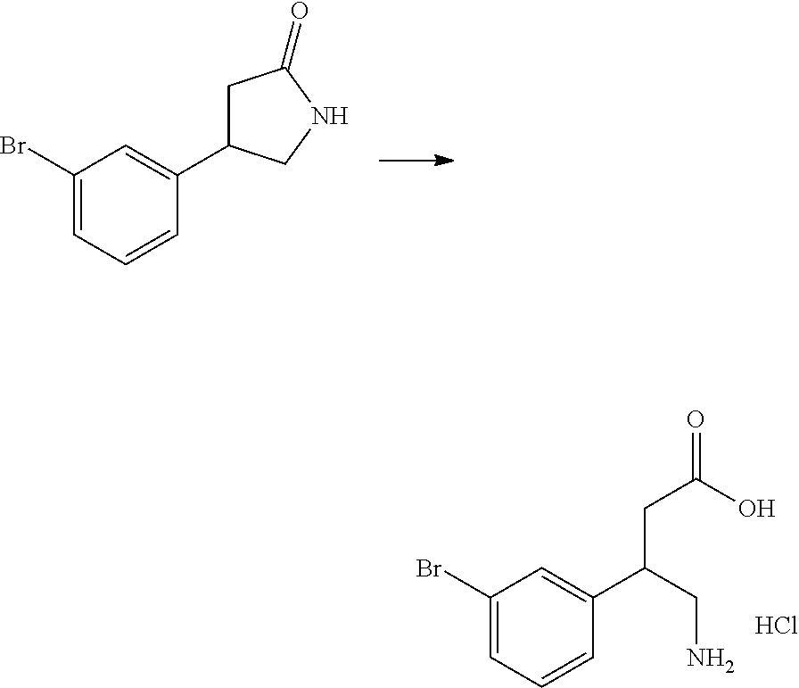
C1(Br)=CC=CC(C2CC(=O)NC2)=C1.C1(Br)=CC=CC(C(CC(O)=O)CN)=C1.Cl
